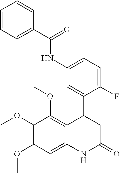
C1(F)=CC=C(NC(C2=CC=CC=C2)=O)C=C1C1C2=C(OC)C(OC)C(OC)C=C2NC(=O)C1
